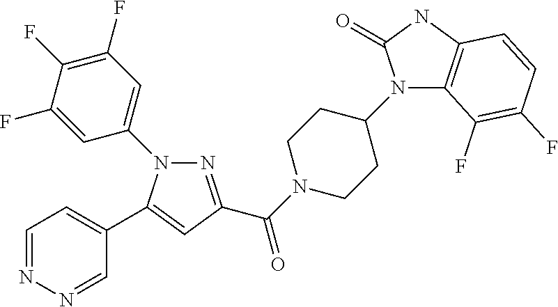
C1=NN=CC(C2=CC(C(N3CCC(N4C5=C(NC4=O)C=CC(F)=C5F)CC3)=O)=NN2C2=CC(F)=C(F)C(F)=C2)=C1
